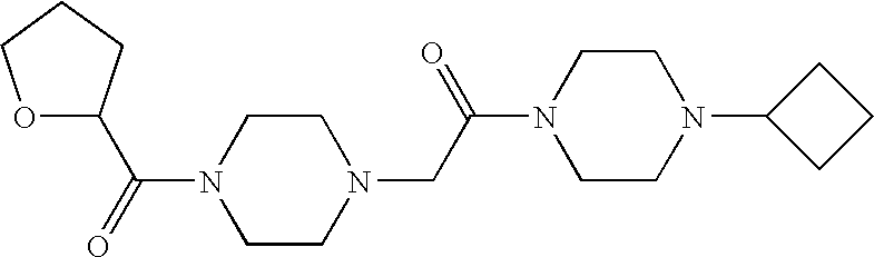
O1C(C(=O)N2CCN(CC(N3CCN(C4CCC4)CC3)=O)CC2)CCC1
